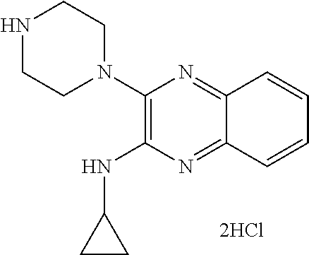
C1(N2CCNCC2)=C(NC2CC2)N=C2C(=N1)C=CC=C2
